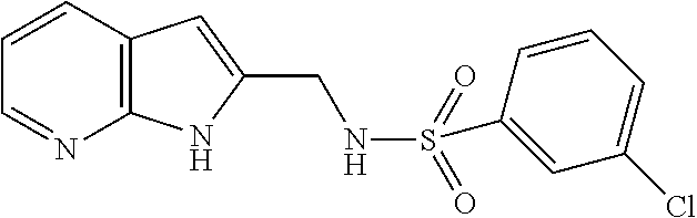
C1=CC2=C(N=C1)NC(CNS(=O)(=O)C1=CC(Cl)=CC=C1)=C2
